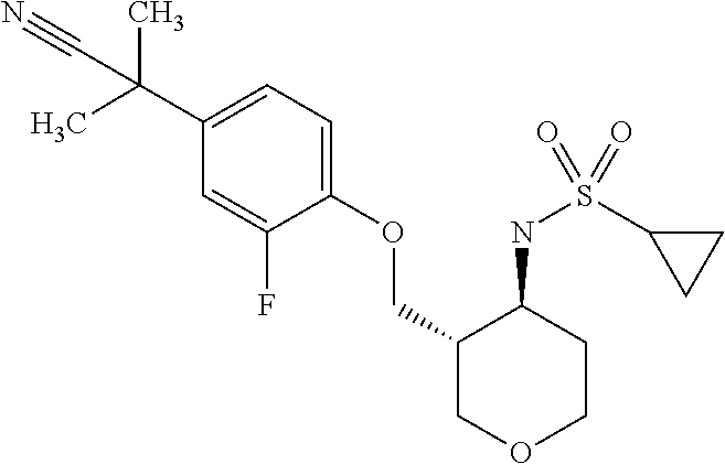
C(C1=CC=C(OCC2COCCC2NS(C2CC2)(=O)=O)C(F)=C1)(C)(C)C#N
